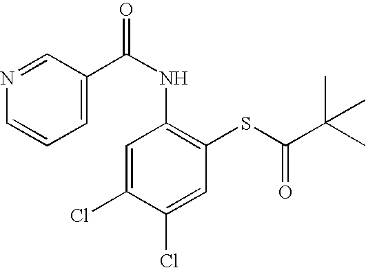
C1(C(NC2=C(SC(C(C)(C)C)=O)C=C(Cl)C(Cl)=C2)=O)=CC=CN=C1
